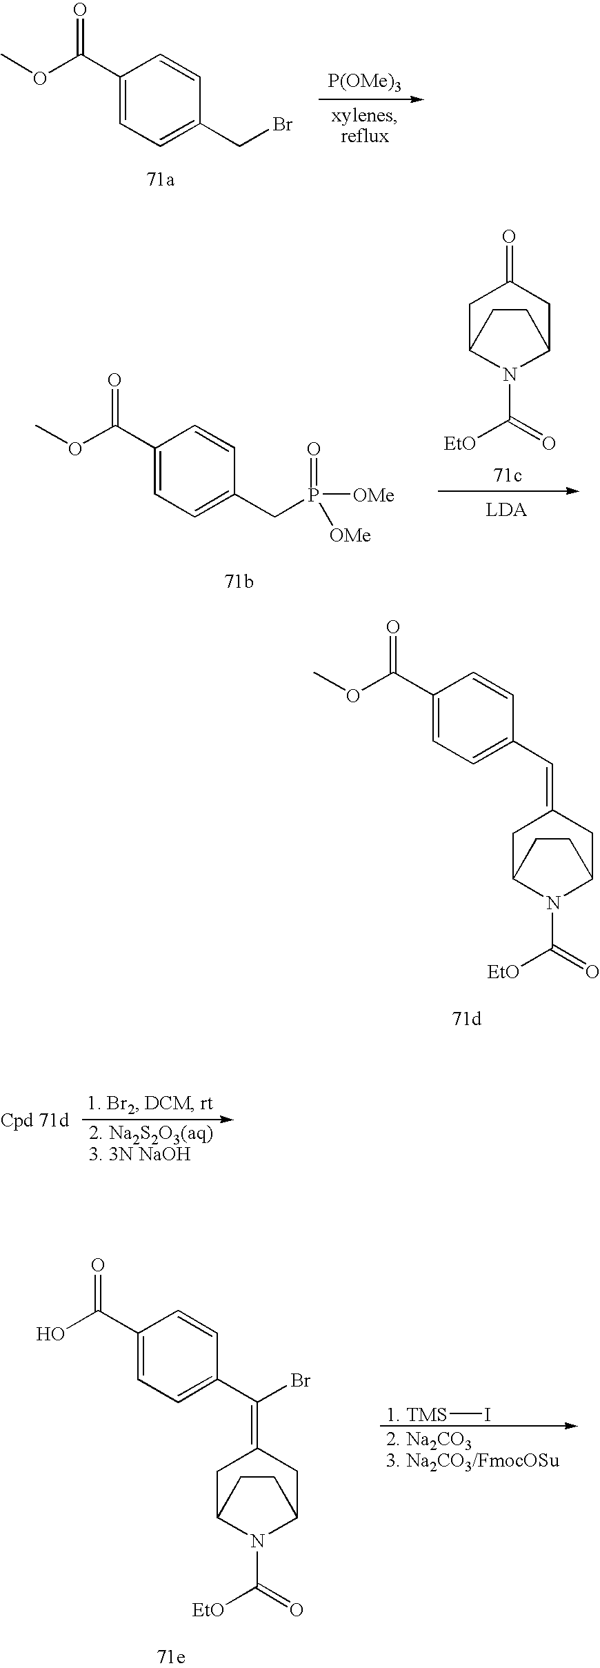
C1C2N(C([EtO])=O)C(CC1=CC1=CC=C(C(=O)OC)C=C1)CC2.C1(C(OC)=O)=CC=C(CBr)C=C1.[P(OMe)3].C1C2N(C([EtO])=O)C(CC1=C(C1=CC=C(C(=O)O)C=C1)Br)CC2.[1. TMS]I.C1(C(OC)=O)=CC=C(CP([OMe])(=O)[OMe])C=C1.C1C2N(C([EtO])=O)C(CC1=O)CC2
